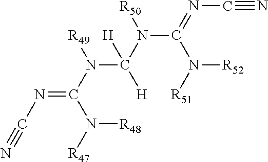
N#CN=C(N([R47])[R48])N([R49])C(N([R50])C(=NC#N)N([R51])[R52])([H])[H]
